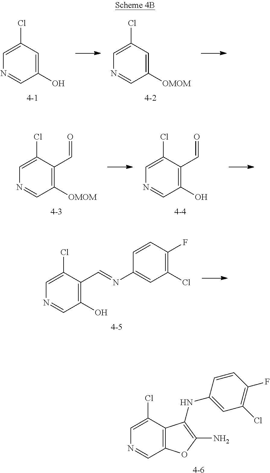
[4-1].C1=NC=C(Cl)C=C1O.[4-2].C1=NC=C(Cl)C=C1[OMOM].[4-3].C1=NC=C(Cl)C(C=O)=C1[OMOM].[4-4].C1=NC=C(Cl)C(C=O)=C1O.[4-5].C1=NC=C(Cl)C(C=NC2=CC(Cl)=C(F)C=C2)=C1O.O1C(N)=C(NC2=CC(Cl)=C(F)C=C2)C2=C1C=NC=C2Cl.[4-6]
